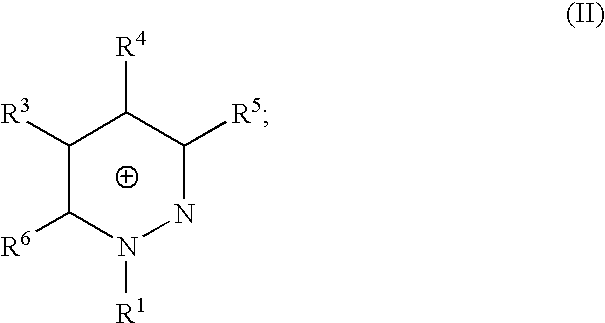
C1([R3])C([R6])N([R1])NC([R5])C1[R4]
